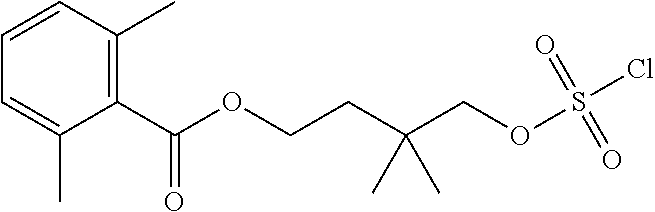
C1(C(=O)OCCC(COS(=O)(=O)Cl)(C)C)=C(C)C=CC=C1C
